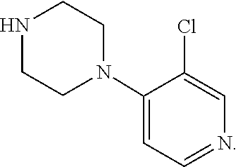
N1CCN(C2=CC=NC=C2Cl)CC1
